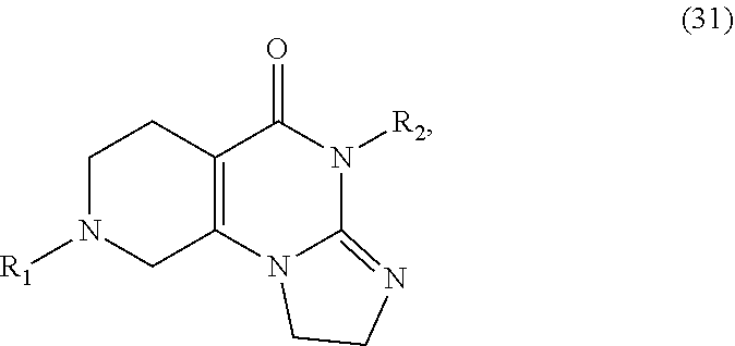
O=C1N([R2])C2=NCCN2C2=C1CCN([R1])C2
